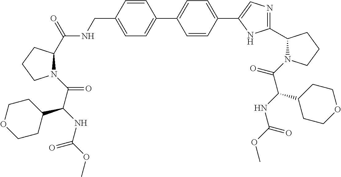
C1=CC(CNC(C2N(C(C(C3CCOCC3)NC(=O)OC)=O)CCC2)=O)=CC=C1C1=CC=C(C2=CN=C(C3N(C(C(NC(OC)=O)C4CCOCC4)=O)CCC3)N2)C=C1
